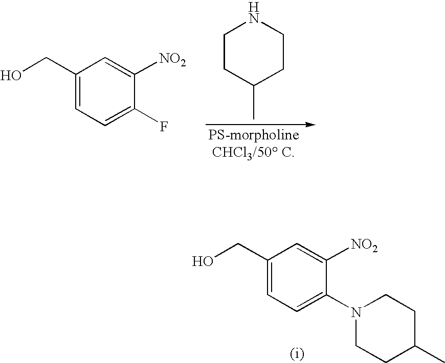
C1(CO)=CC=C(F)C([NO2])=C1.C1CC(C)CCN1.C1(CO)=CC=C(N2CCC(C)CC2)C([NO2])=C1
